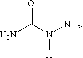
NC(N([NH2])[H])=O
